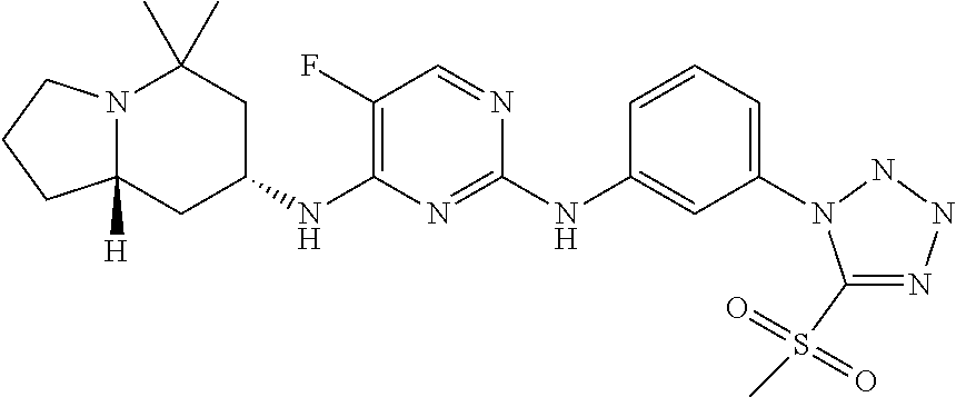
N12C([H])(CC(NC3=C(F)C=NC(NC4=CC(N5C(S(C)(=O)=O)=NNN5)=CC=C4)=N3)CC1(C)C)CCC2
